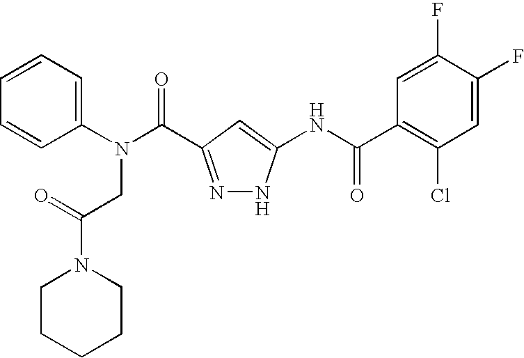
N(C(=O)C1=NNC(NC(C2=C(Cl)C=C(F)C(F)=C2)=O)=C1)(C1=CC=CC=C1)CC(N1CCCCC1)=O
